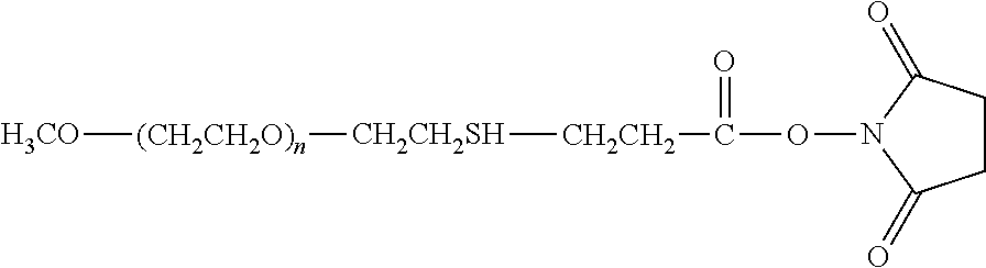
[H3CO][(CH2CH2O)n][CH2CH2SH][CH2CH2]C(=O)ON1C(=O)CCC1=O
